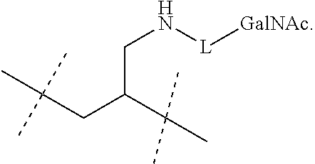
C(C(C(C)(C)C)CC(C)(C)C)N[L][GalNAc]
